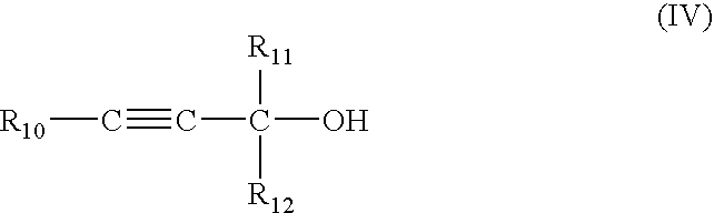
[R10]C#CC(O)([R11])[R12]
